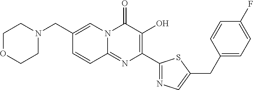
C1OCCN(CC2=CN3C(=NC(C4=NC=C(CC5=CC=C(F)C=C5)S4)=C(O)C3=O)C=C2)C1
